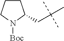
C1CCN([Boc])C1CC(C)(C)C
